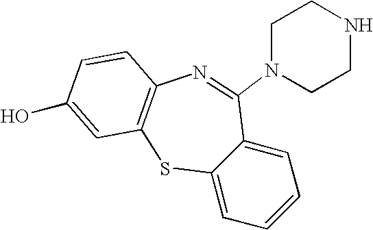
C12=CC=CC=C1C(N1CCNCC1)=NC1=C(S2)C=C(O)C=C1
